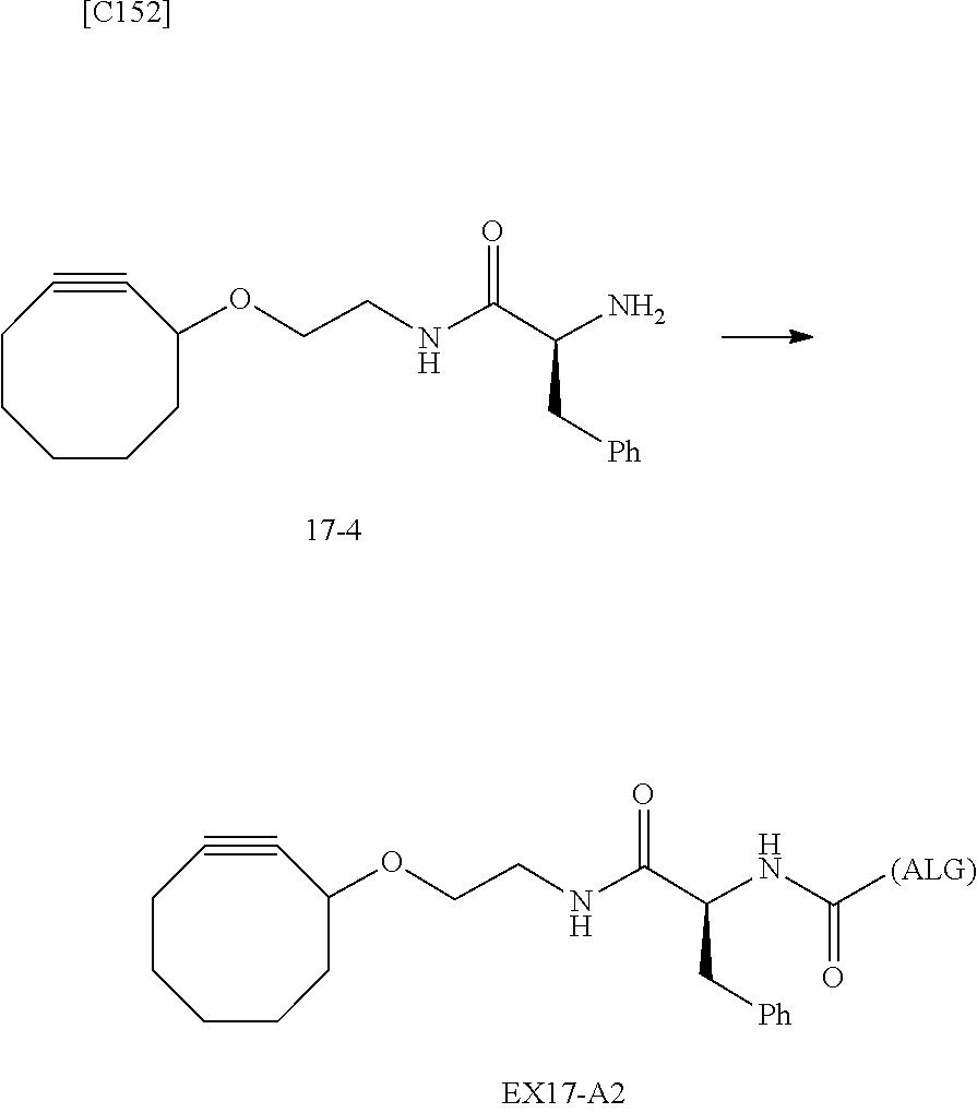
NC(C(NCCOC1C#CCCCCC1)=O)C[Ph].N(C(C(NCCOC1C#CCCCCC1)=O)C[Ph])C([(ALG)])=O.[[C152]]
